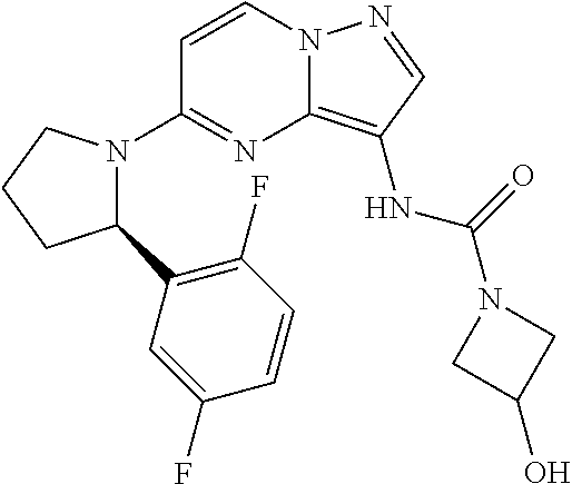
N12C(=C(NC(=O)N3CC(O)C3)C=N1)N=C(N1C(C3=C(F)C=CC(F)=C3)CCC1)C=C2
